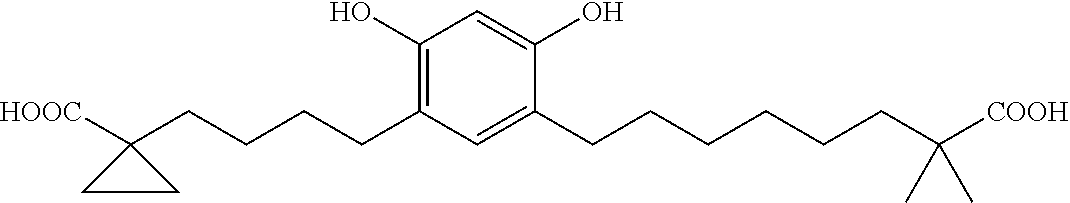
C1=C(O)C(CCCCCCC([COOH])(C)C)=CC(CCCCC2([HOOC])CC2)=C1O
